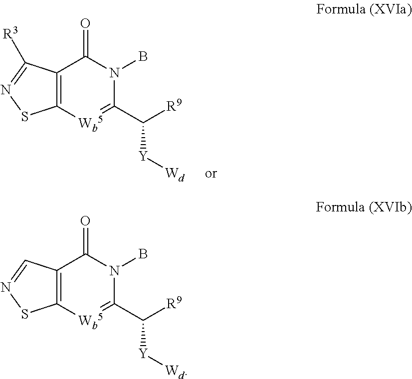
C12=C([Wb5]=C(C([Y][Wd])[R9])N(B)C1=O)SN=C2[R3].C12=C([Wb5]=C(C([Y][Wd])[R9])N(B)C1=O)SN=C2
